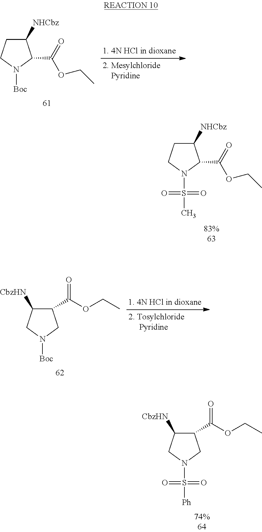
C1([NHCbz])CCN(S(C)(=O)=O)C1C(=O)OCC.C1(C(OCC)=O)C([CbzHN])CN(S([Ph])(=O)=O)C1.C1([NHCbz])CCN([Boc])C1C(=O)OCC.C1(C(OCC)=O)C([CbzHN])CN([Boc])C1
